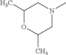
C1(C)OC(C)CN(C)C1
